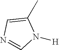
N1=CN([H])C(C)=C1
